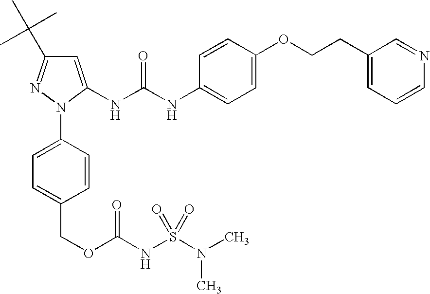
C1=C(NC(NC2=CC=C(OCCC3=CC=CN=C3)C=C2)=O)N(C2=CC=C(COC(NS(N(C)C)(=O)=O)=O)C=C2)N=C1C(C)(C)C
